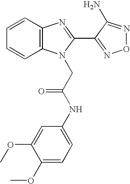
C1=CC2=C(C=C1)N(CC(NC1=CC=C(OC)C(OC)=C1)=O)C(C1=NON=C1N)=N2
